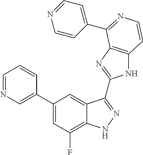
C1(C2=CN=CC=C2)=CC(F)=C2C(=C1)C(C1=NC3=C(N1)C=CN=C3C1=CC=NC=C1)=NN2
